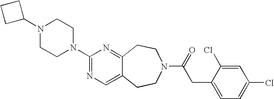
N1(C2CCC2)CCN(C2=NC=C3C(=N2)CCN(C(=O)CC2=CC=C(Cl)C=C2Cl)CC3)CC1
